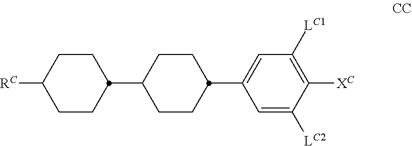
[RC]C1CCC(C2CCC(C3=CC([LC1])=C([XC])C([LC2])=C3)CC2)CC1
